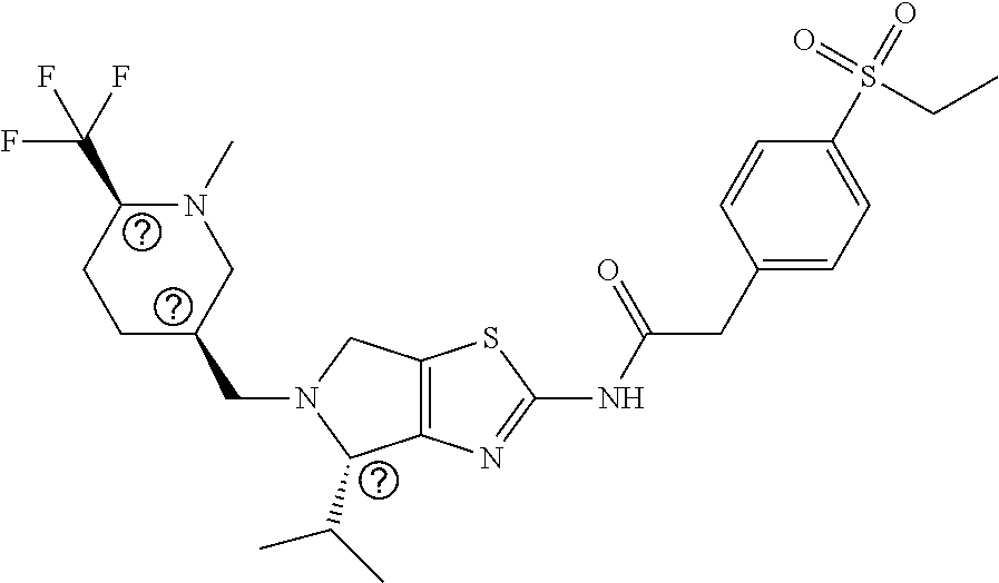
C12=C(N=C(NC(CC3=CC=C(S(=O)(=O)CC)C=C3)=O)S1)C(C(C)C)N(CC1CN(C)C(C(F)(F)F)CC1)C2
